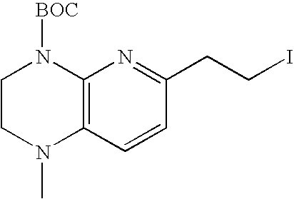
C1CN(C)C2=C(N1[BOC])N=C(CCI)C=C2
